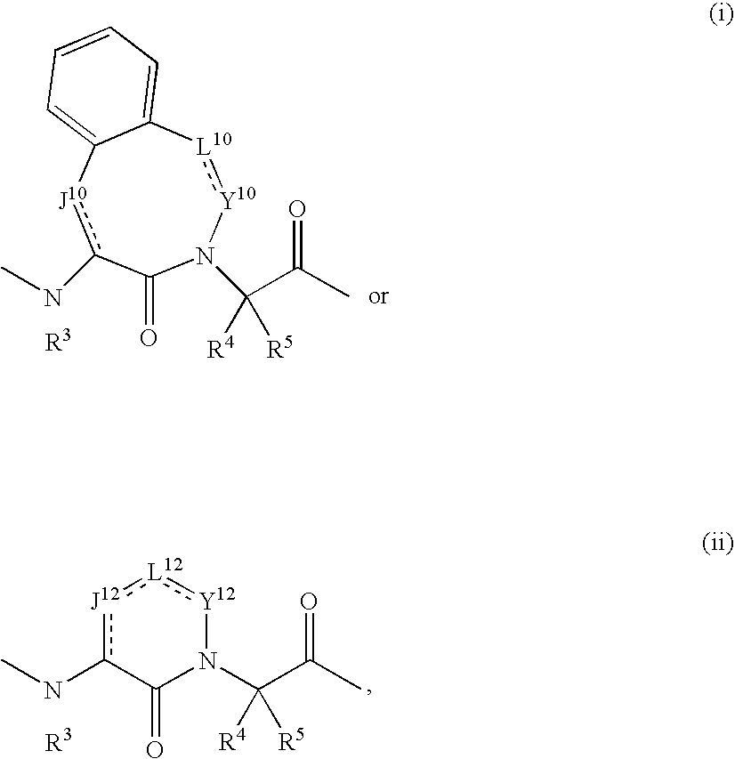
[J12]1c(NC)C(=O)N(C(C(C)=O)([R4])[R5])[Y12]:[L12]:1.C1(=O)N(C(C(C)=O)([R4])[R5])[Y10]:[L10]C2=CC=CC=C2[J10]c1NC
